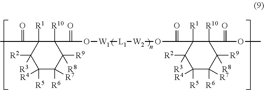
C1([R5])([R4])C([R6])([R7])C([R9])([R8])C([R10])(C(=O)O[W1][L1][W2]OC(C2([R1])C([R10])(C(=O)OC)C([R9])([R8])C([R6])([R7])C([R5])([R4])C2([R2])[R3])=O)C([R1])(C(=O)C)C1([R2])[R3]
